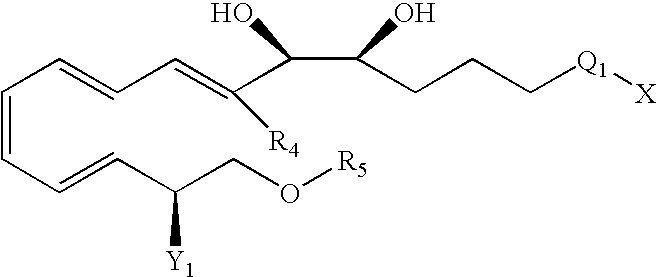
C(=CC=CC(CO[R5])[Y1])C=CC=C([R4])C(C(O)CCC[Q1][X])O
